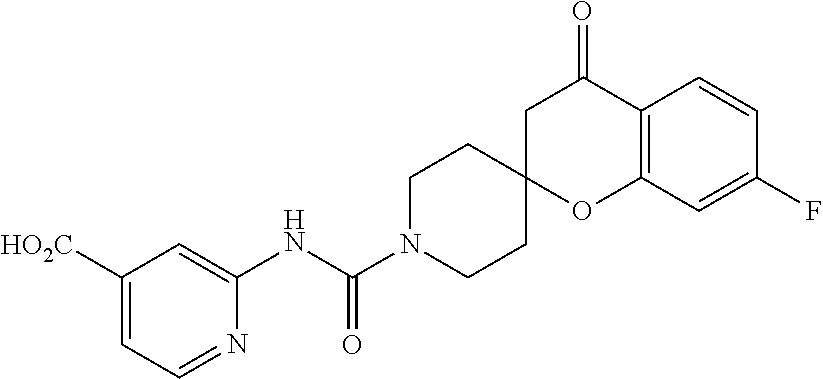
C1([HO2C])=CC=NC(NC(N2CCC3(CC2)OC2=C(C(=O)C3)C=CC(F)=C2)=O)=C1
